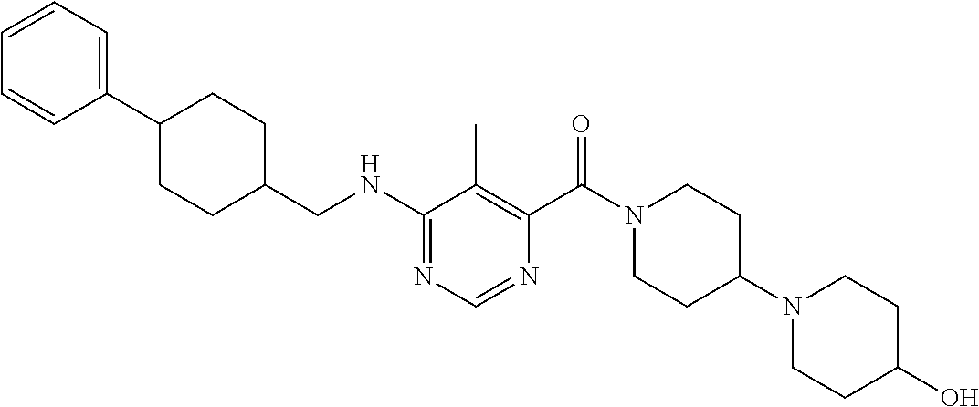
N(C1=NC=NC(C(N2CCC(N3CCC(O)CC3)CC2)=O)=C1C)CC1CCC(C2=CC=CC=C2)CC1
